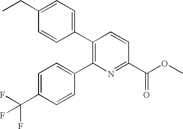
C1(CC)=CC=C(C2=C(C3=CC=C(C(F)(F)F)C=C3)N=C(C(OC)=O)C=C2)C=C1
